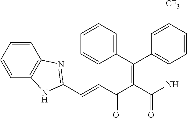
C1(C2=C(C(C=CC3=NC4=C(C=CC=C4)N3)=O)C(=O)NC3=C2C=C([CF3])C=C3)=CC=CC=C1
